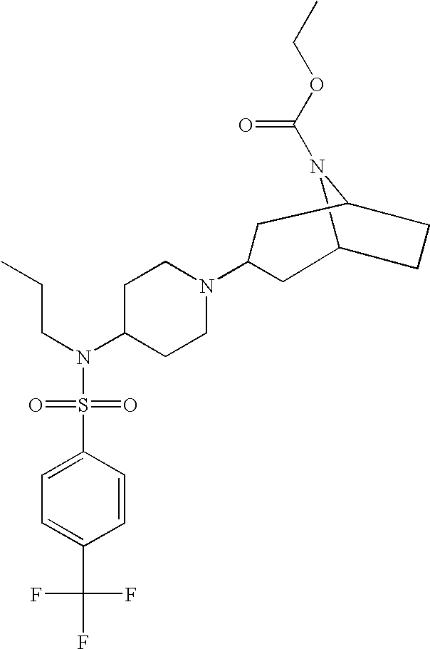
C12N(C(OCC)=O)C(CC1)CC(N1CCC(N(CCC)S(C3=CC=C(C(F)(F)F)C=C3)(=O)=O)CC1)C2
